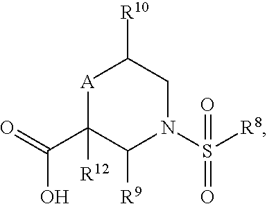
OC(=O)C1([R12])C([R9])N(S([R8])(=O)=O)CC([R10])[A]1
